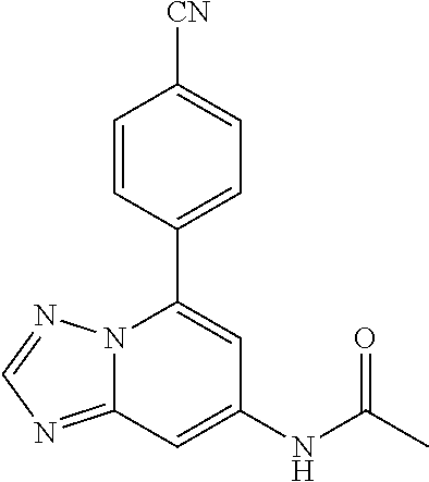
C12=NC=NN1C(C1=CC=C([CN])C=C1)=CC(NC(C)=O)=C2
